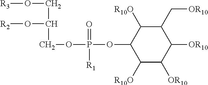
[R3]OCC(COP(=O)(OC1C([R10O])C([OR10])C([OR10])C(C[OR10])C1[R10O])[R1])O[R2]
